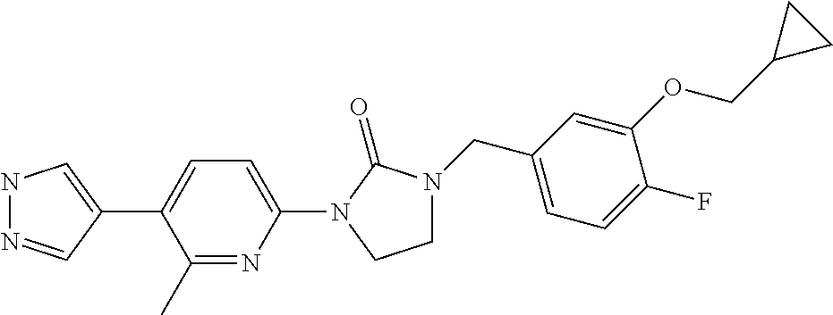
N1N=CC(C2=CC=C(N3C(=O)N(CC4=CC=C(F)C(OCC5CC5)=C4)CC3)N=C2C)=C1
